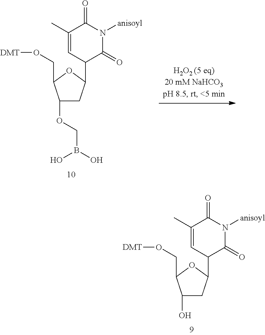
C1(O)CC(C2C=C(C)C(=O)N([anisoyl])C2=O)OC1CO[DMT].C1(OCB(O)O)CC(C2C=C(C)C(=O)N([anisoyl])C2=O)OC1CO[DMT]
